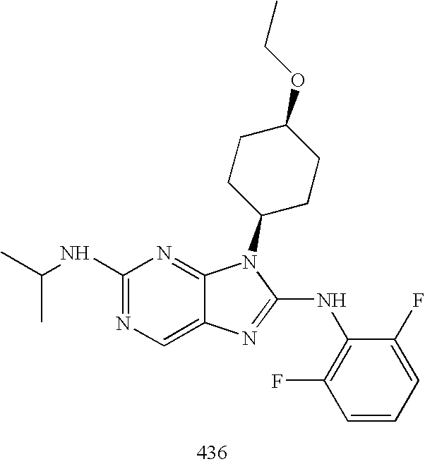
C1(NC(C)C)=NC=C2C(=N1)N(C1CCC(OCC)CC1)C(NC1=C(F)C=CC=C1F)=N2
